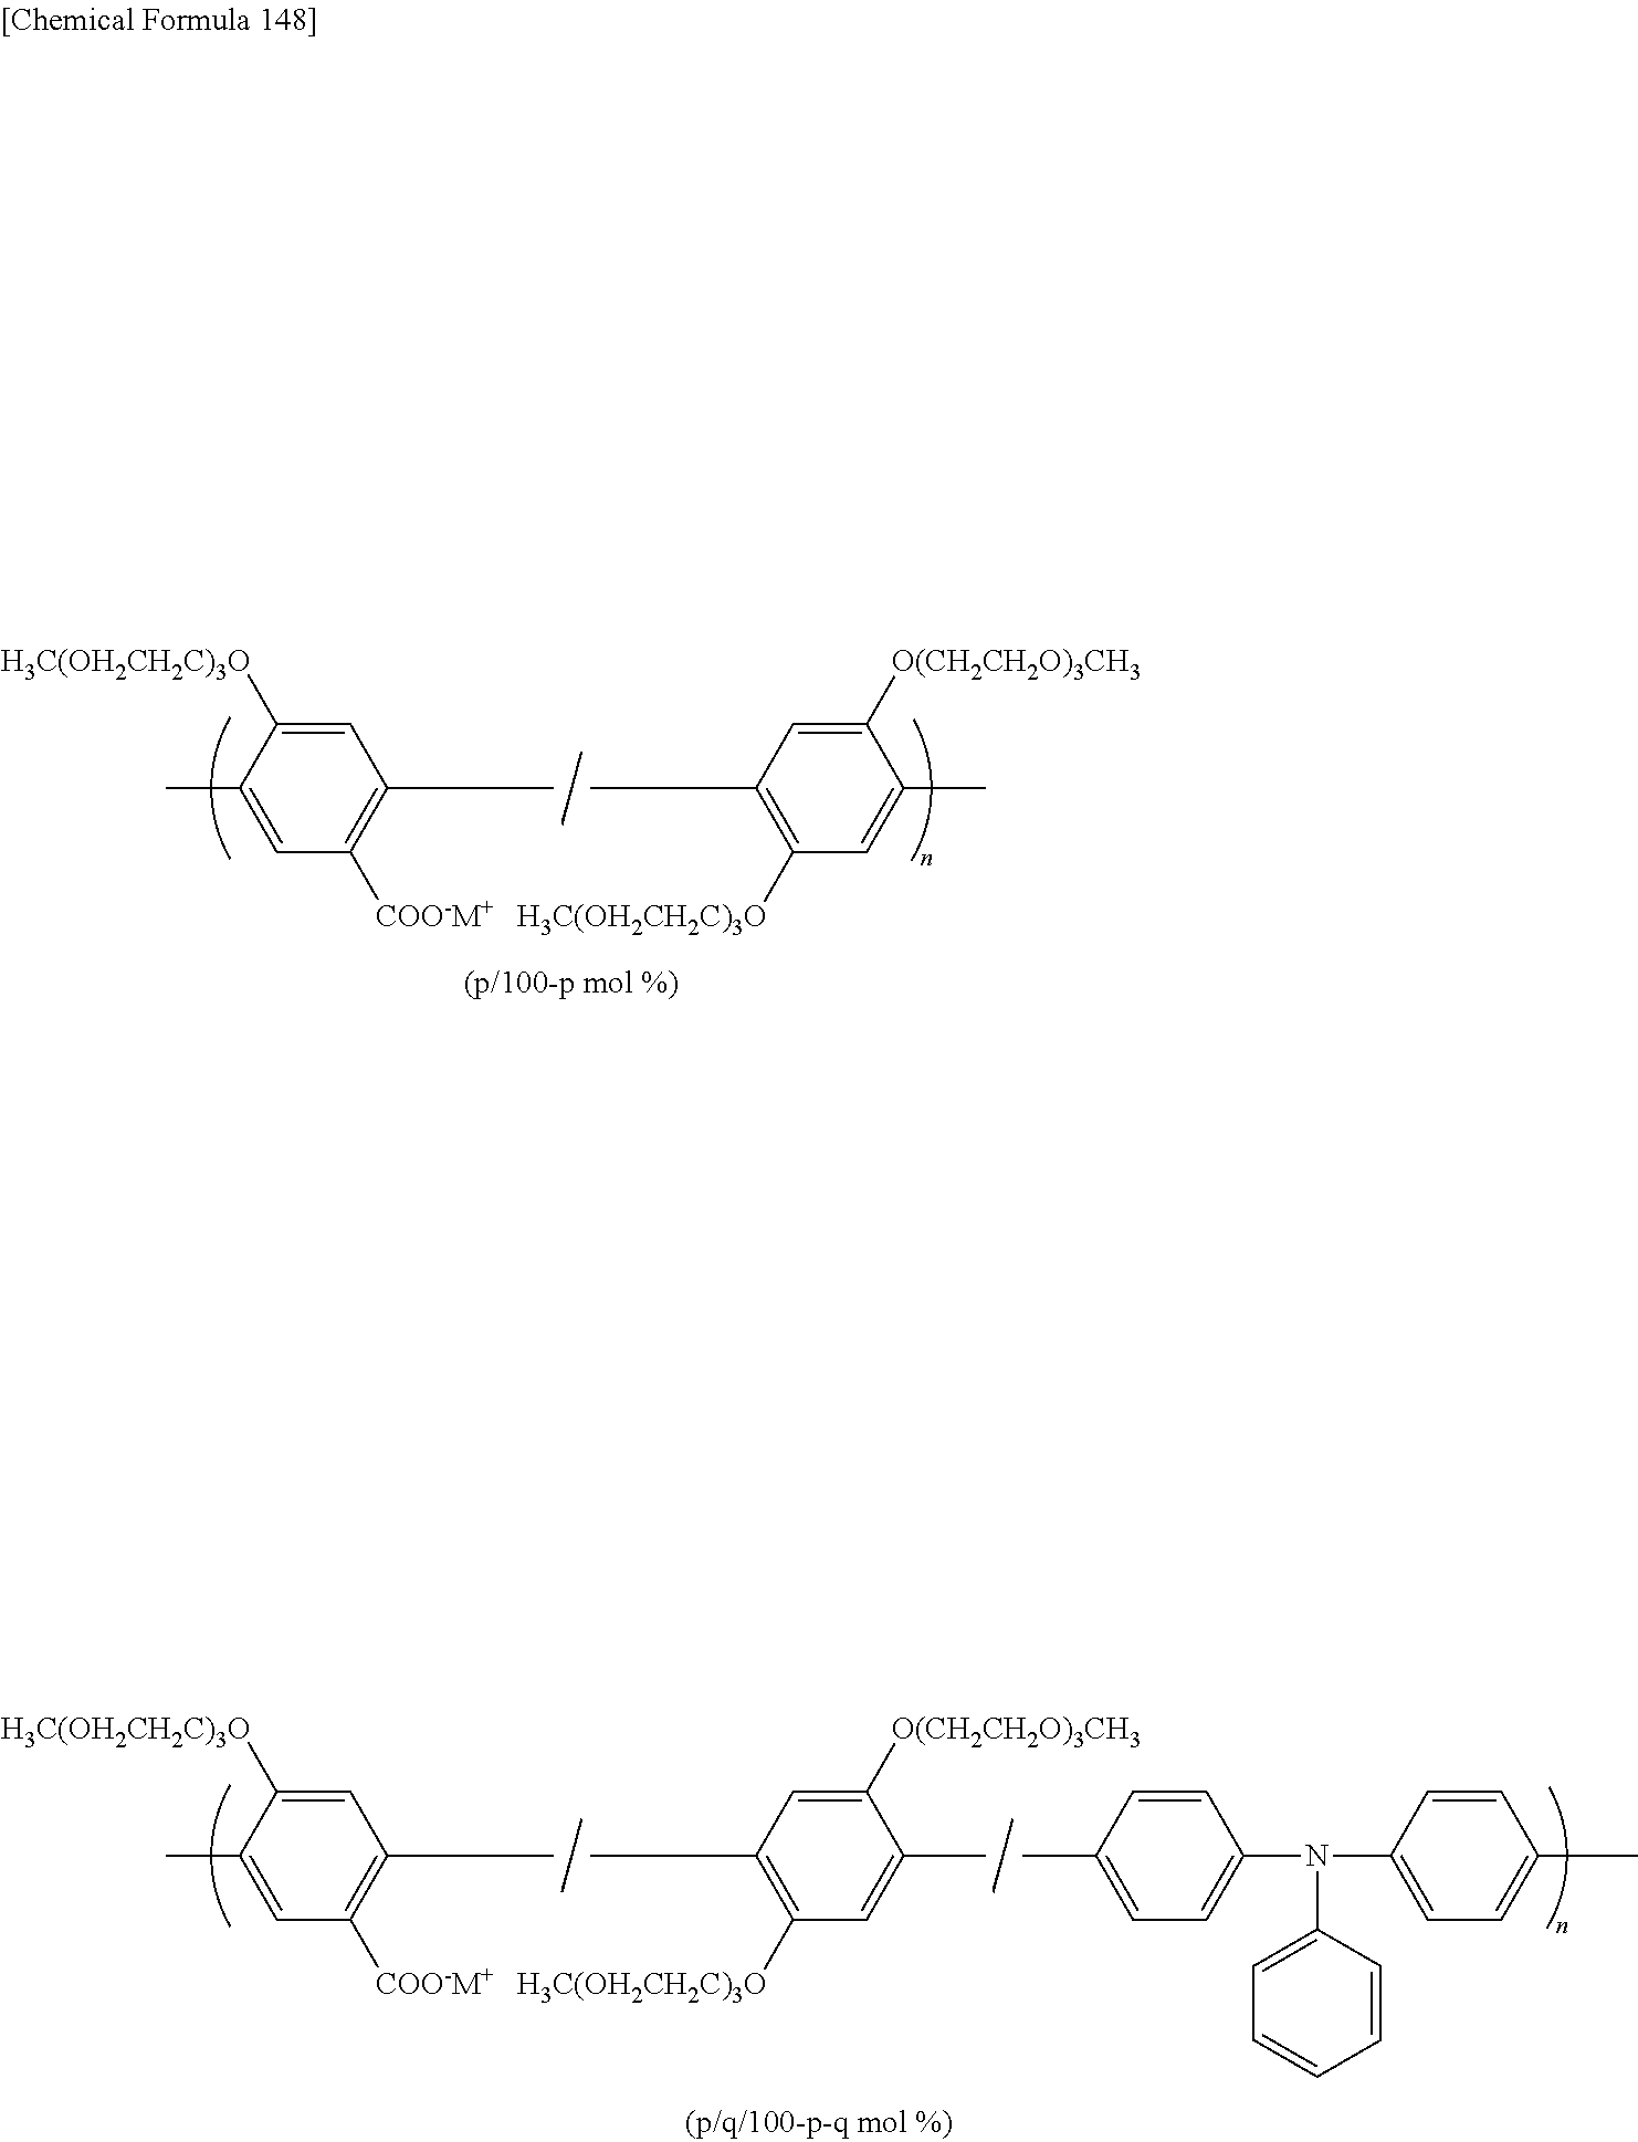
CC1=C([COO-M+])C=C(C)C([H3C(OH2CH2C)3O])=C1.C1([H3C(OH2CH2C)3O])=C(C)C=C([O(CH2CH2O)3CH3])C(C)=C1.C1(C)=CC=C(N(C2=CC=C(C)C=C2)C2=CC=CC=C2)C=C1.CC1=C([COO-M+])C=C(C)C([H3C(OH2CH2C)3O])=C1.C1([H3C(OH2CH2C)3O])=C(C)C=C([O(CH2CH2O)3CH3])C(C)=C1
